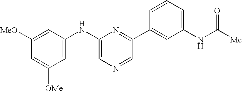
C1([OMe])=CC([MeO])=CC(NC2=CN=CC(C3=CC(NC([Me])=O)=CC=C3)=N2)=C1
